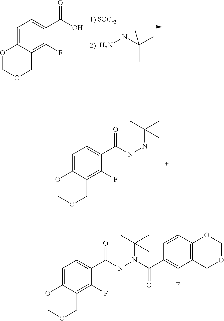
C1=C2C(=C(F)C(C(NN(C(C)(C)C)C(C3=C(F)C4=C(C=C3)OCOC4)=O)=O)=C1)COCO2.C1=C2C(=C(F)C(C(O)=O)=C1)COCO2.NNC(C)(C)C.C1=C2C(=C(F)C(C(NNC(C)(C)C)=O)=C1)COCO2
